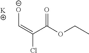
[O-]C=C(Cl)C(OCC)=O.[K]
